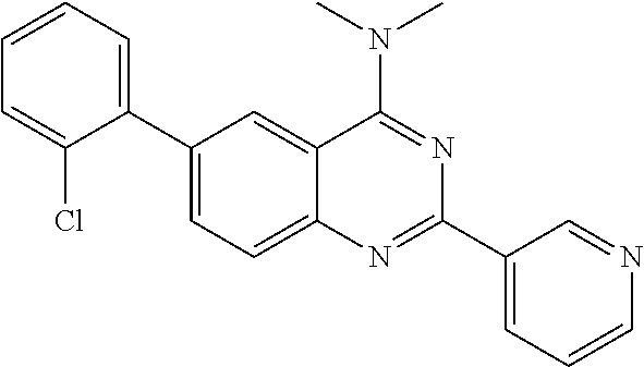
C1(C2=CC=CC=C2Cl)=CC=C2C(=C1)C(N(C)C)=NC(C1=CC=CN=C1)=N2
